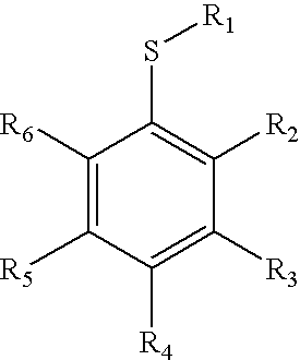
C1([R6])=C([R5])C([R4])=C([R3])C([R2])=C1S[R1]
